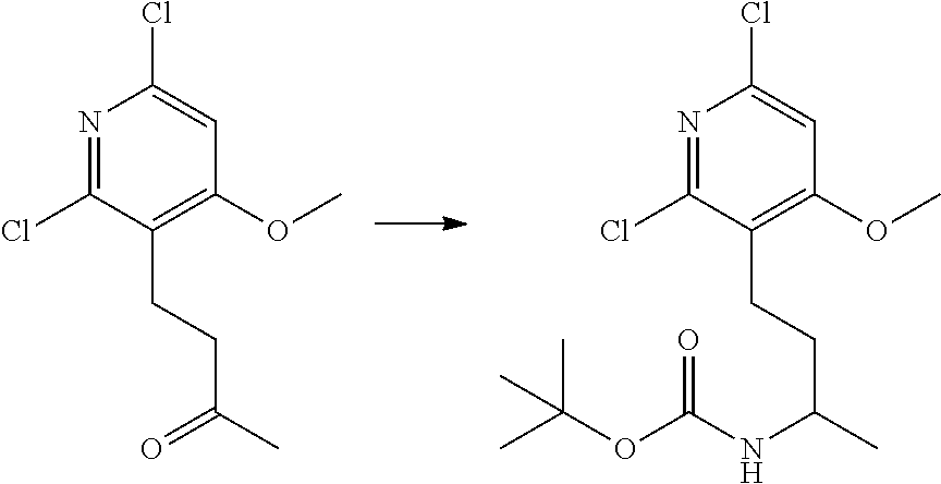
N1=C(Cl)C(CCC(C)NC(OC(C)(C)C)=O)=C(OC)C=C1Cl.N1=C(Cl)C(CCC(C)=O)=C(OC)C=C1Cl
